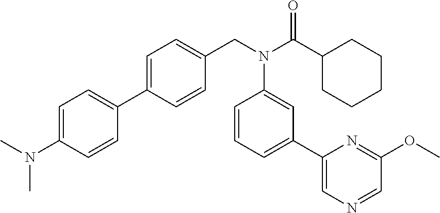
C1=C(N(C)C)C=CC(C2=CC=C(CN(C(C3CCCCC3)=O)C3=CC(C4=CN=CC(OC)=N4)=CC=C3)C=C2)=C1
